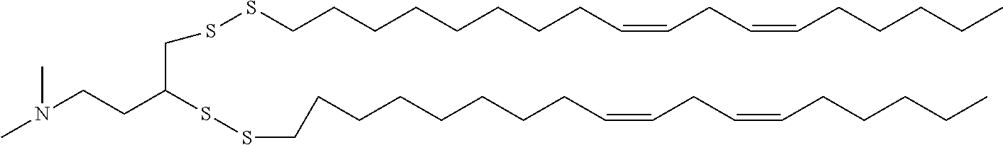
N(CCC(CSSCCCCCCCCC=CCC=CCCCCC)SSCCCCCCCCC=CCC=CCCCCC)(C)C
